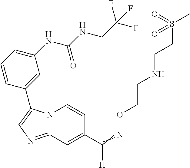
N12C(=NC=C1C1=CC(NC(NCC(F)(F)F)=O)=CC=C1)C=C(C(=NOCCNCCS(C)(=O)=O)[H])C=C2
